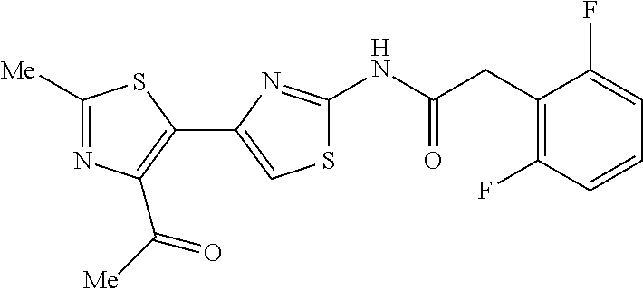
N(C(=O)CC1=C(F)C=CC=C1F)C1=NC(C2=C(C([Me])=O)N=C([Me])S2)=CS1
